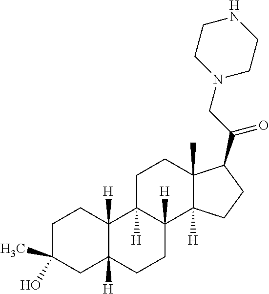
C1C(O)(C)CC2([H])C([H])(C1)C1([H])C([H])(CC2)C2([H])C(C)(CC1)C(C(CN1CCNCC1)=O)CC2
